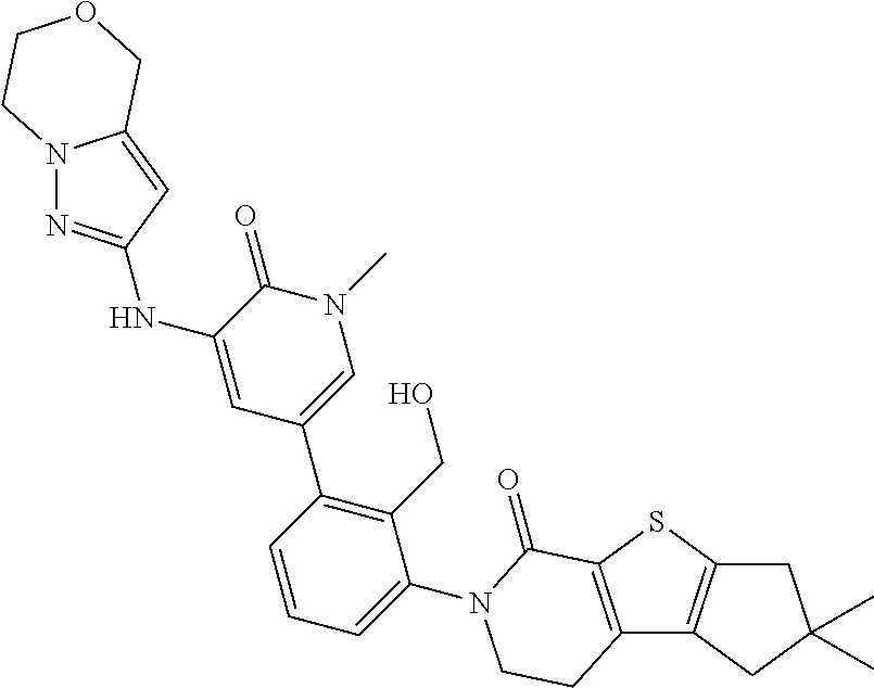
N(C1=CC(C2=C(CO)C(N3C(=O)C4=C(C5=C(S4)CC(C)(C)C5)CC3)=CC=C2)=CN(C)C1=O)C1=NN2C(=C1)COCC2
